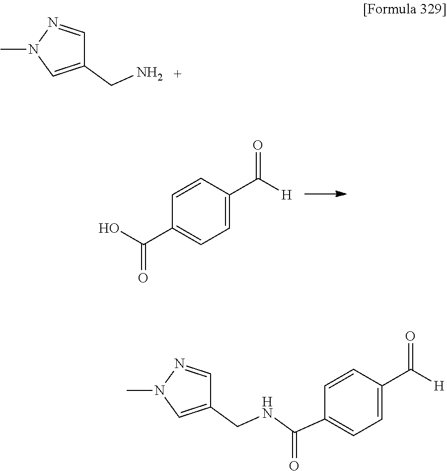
OC(C1=CC=C(C([H])=O)C=C1)=O.C1=NN(C)C=C1CN.C1=NN(C)C=C1CNC(C1=CC=C(C([H])=O)C=C1)=O
